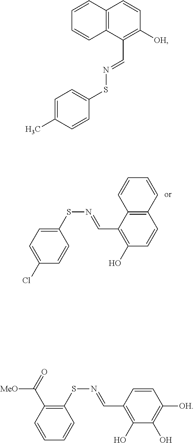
C1(SN=CC2=C(O)C=CC3=C2C=CC=C3)=CC=C(Cl)C=C1.C12=C(C(C=NSC3=CC=C(C)C=C3)=C([OH])C=C1)C=CC=C2.C1(SN=CC2=C(O)C(O)=C([OH])C=C2)=C(C([MeO])=O)C=CC=C1
